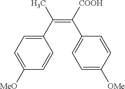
C1([MeO])=CC=C(C(=C(C2=CC=C([OMe])C=C2)[COOH])C)C=C1
